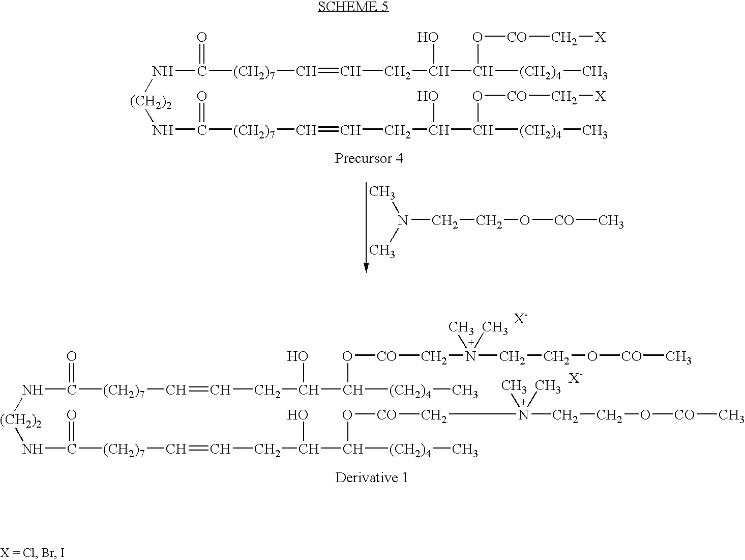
[(CH2)2](NC([(CH2)7]C=CCC(C([(CH2)4]C)O[CO]C[X])O)=O)NC([(CH2)7]C=CCC(C([(CH2)4]C)O[CO]C[X])O)=O.N(CCO[CO]C)(C)C.[(CH2)2](NC([(CH2)7]C=CCC(C([(CH2)4]C)O[CO]CN(CCO[CO]C)(C)C)O)=O)NC([(CH2)7]C=CCC(C([(CH2)4]C)O[CO]CN(CCO[CO]C)(C)C)O)=O
